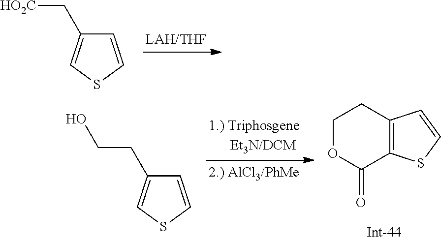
C1=CSC=C1C[HO2C].C1OC(=O)C2=C(C1)C=CS2.C1=CSC=C1CCO
